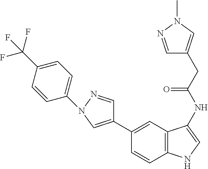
C1(C2=CN(C3=CC=C(C(F)(F)F)C=C3)N=C2)=CC2=C(C=C1)NC=C2NC(CC1=CN(C)N=C1)=O
